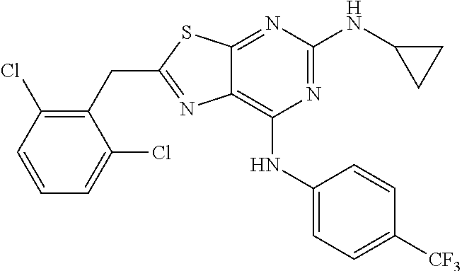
C1(CC2=NC3=C(NC4=CC=C([CF3])C=C4)N=C(NC4CC4)N=C3S2)=C(Cl)C=CC=C1Cl
